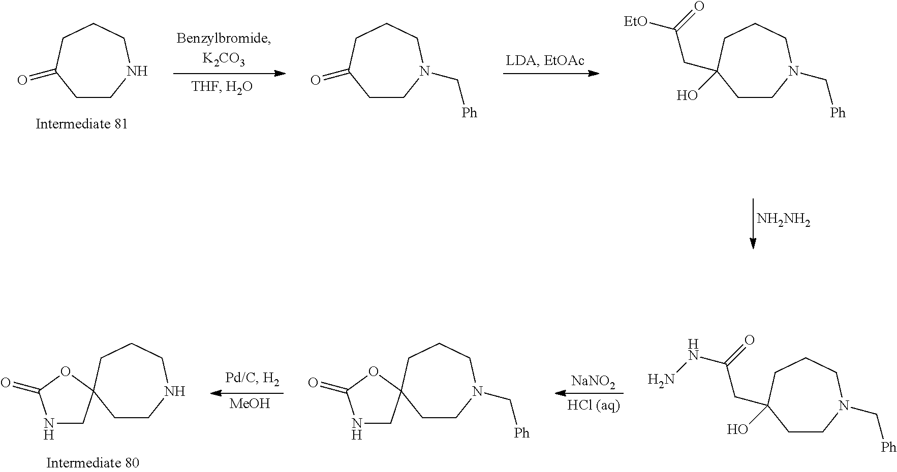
C1CNCCCC1=O.[NH2NH2].C1CN(C[Ph])CCCC1=O.C1CN(C[Ph])CCCC1(O)CC([EtO])=O.C1CNCCCC12CNC(=O)O2.[NaNO2].[MeOH].C1CN(C[Ph])CCCC1(O)CC(NN)=O.C1CN(C[Ph])CCCC12CNC(=O)O2
